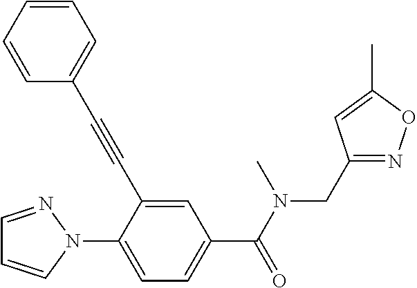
C1=NN(C2=CC=C(C(N(C)CC3=NOC(C)=C3)=O)C=C2C#CC2=CC=CC=C2)C=C1
